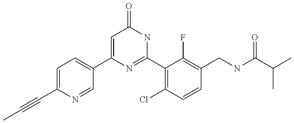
C1(C2=CC=C(C#CC)N=C2)=CC(=O)NC(C2=C(Cl)C=CC(CNC(C(C)C)=O)=C2F)=N1
